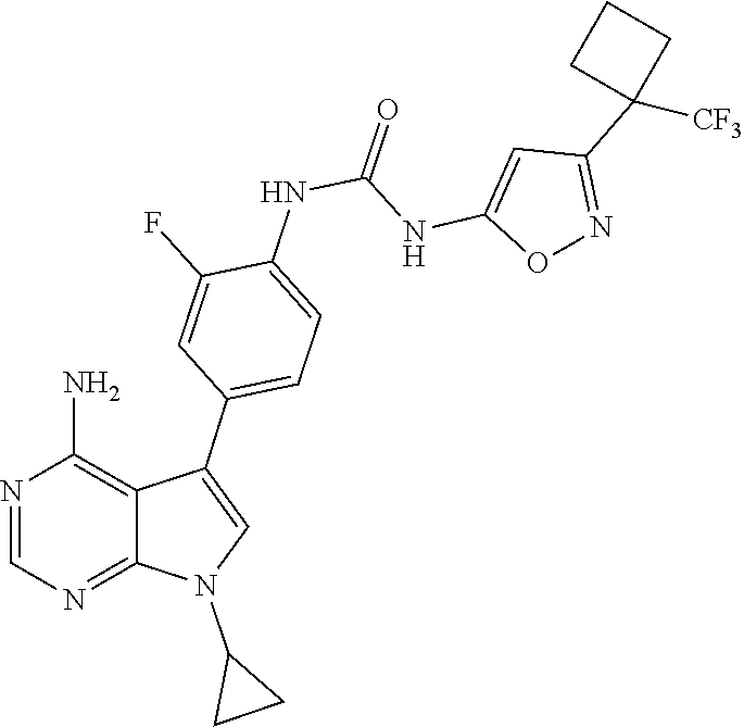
C1=NC(N)=C2C(=N1)N(C1CC1)C=C2C1=CC=C(NC(=O)NC2=CC(C3([CF3])CCC3)=NO2)C(F)=C1
